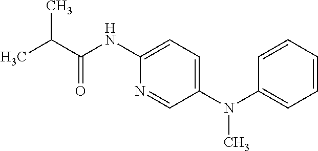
C(C(=O)NC1=CC=C(N(C2=CC=CC=C2)C)C=N1)(C)C
